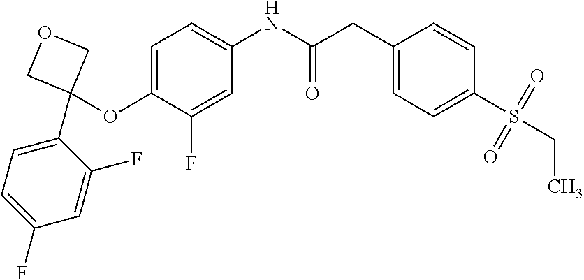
C1(OC2(C3=CC=C(F)C=C3F)COC2)=CC=C(NC(CC2=CC=C(S(CC)(=O)=O)C=C2)=O)C=C1F
